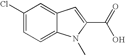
C1(Cl)=CC=C2C(=C1)C=C(C(=O)O)N2C
